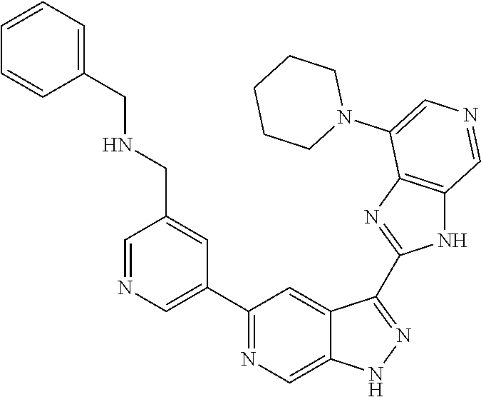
C1(C2=CN=CC(CNCC3=CC=CC=C3)=C2)=NC=C2C(=C1)C(C1=NC3=C(N1)C=NC=C3N1CCCCC1)=NN2
